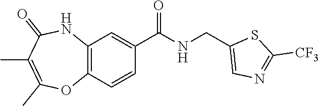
C12=C(C=CC(C(NCC3=CN=C([CF3])S3)=O)=C1)OC(C)=C(C)C(=O)N2
